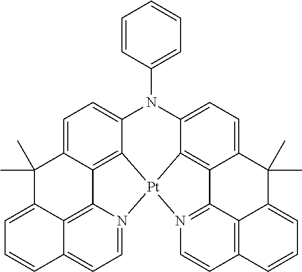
C12=C3C4=CC=C1N(C1=CC=CC=C1)C1=CC=C5C6=C1[Pt]2(N1=CC=C2C(=C61)C(=CC=C2)C5(C)C)N1=C3C2=C(C=C1)C=CC=C2C4(C)C
